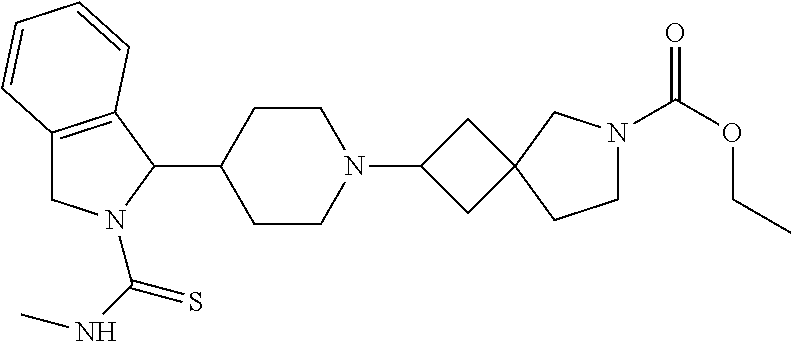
C12=C(C(C3CCN(C4CC5(C4)CCN(C(OCC)=O)C5)CC3)N(C(=S)NC)C1)C=CC=C2
